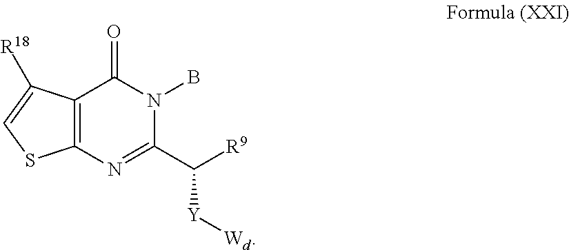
C12=C(N=C(C([Y][Wd])[R9])N(B)C1=O)SC=C2[R18]
